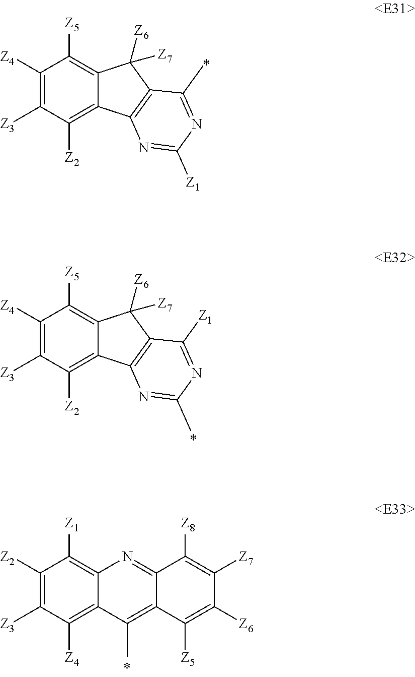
C1([Z4])=C([Z3])C([Z2])=C2C(=C1[Z5])C([Z6])([Z7])C1=C2N=C([Z1])N=C1C.C1([Z4])=C([Z3])C([Z2])=C2C(=C1[Z5])C([Z6])([Z7])C1=C2N=C(C)N=C1[Z1].C1([Z2])=C([Z3])C([Z4])=C2C(=C1[Z1])N=C1C(=C2C)C([Z5])=C([Z6])C([Z7])=C1[Z8]
